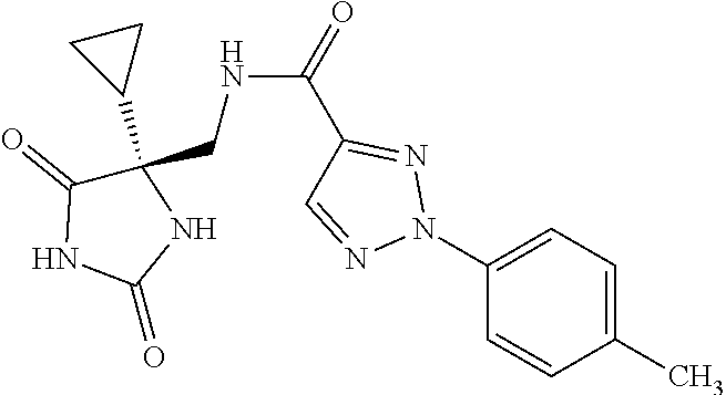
C1(N2N=C(C(NCC3(C4CC4)C(=O)NC(=O)N3)=O)C=N2)=CC=C(C)C=C1
